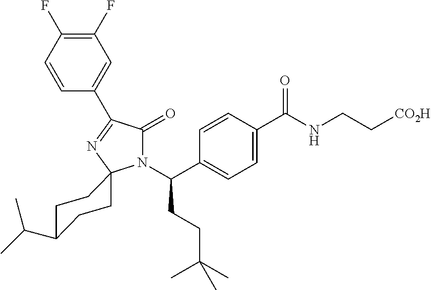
C1(F)=C(F)C=CC(C2=NC3(N(C(C4=CC=C(C(NCC[CO2H])=O)C=C4)CCC(C)(C)C)C2=O)CCC(C(C)C)CC3)=C1
